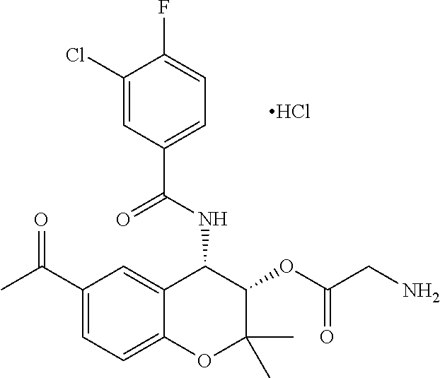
C1(Cl)=CC(C(NC2C3=CC(C(C)=O)=CC=C3OC(C)(C)C2OC(CN)=O)=O)=CC=C1F.Cl
